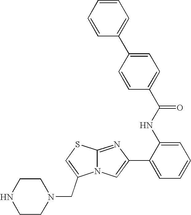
N12C(=NC(C3=CC=CC=C3NC(=O)C3=CC=C(C4=CC=CC=C4)C=C3)=C1)SC=C2CN1CCNCC1
